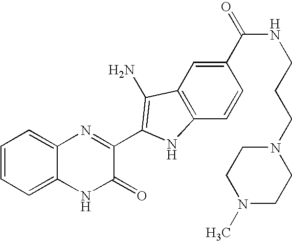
C1=C2C(=CC=C1)N=C(C1=C(N)C3=C(C=CC(C(=O)NCCCN4CCN(C)CC4)=C3)N1)C(=O)N2
